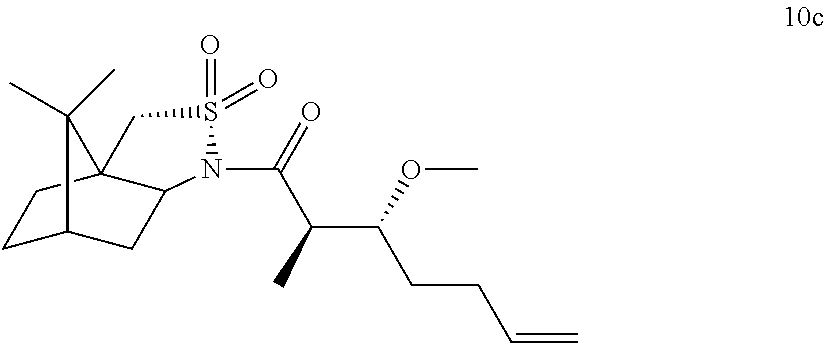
C1C2CC3C(C1)(C2(C)C)CS(=O)(=O)N3C(=O)C(C(CCC=C)OC)C
